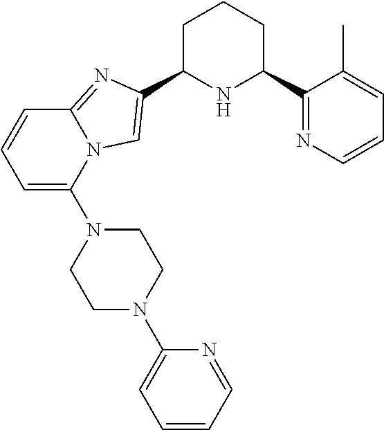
C1C(C2=CN3C(=N2)C=CC=C3N2CCN(C3=CC=CC=N3)CC2)NC(C2=NC=CC=C2C)CC1
